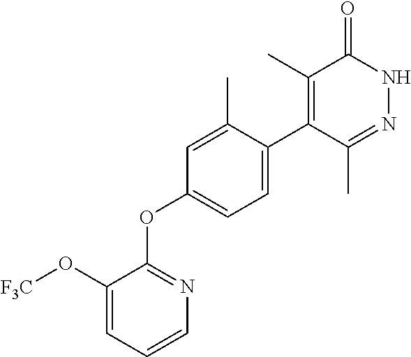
C1(C)=C(C2=CC=C(OC3=NC=CC=C3O[F3C])C=C2C)C(C)=NNC1=O
